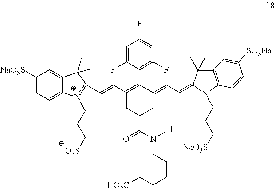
C(=CC1=C(C2=C(F)C=C(F)C=C2F)C(=CC=C2N(CCC[NaO3S])C3=C(C=C([SO3Na])C=C3)C2(C)C)CC(C(=O)N([H])CCCCC[HO2C])C1)C1=[N+](CCC[O3S])C2=CC=C([NaO3S])C=C2C1(C)C
